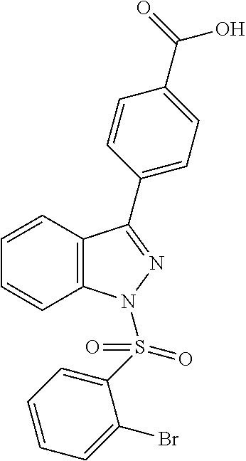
C1=CC2=C(C=C1)C(C1=CC=C(C(=O)O)C=C1)=NN2S(C1=CC=CC=C1Br)(=O)=O
